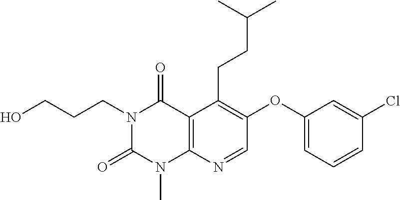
C(CCC1=C(OC2=CC=CC(Cl)=C2)C=NC2=C1C(=O)N(CCCO)C(=O)N2C)(C)C
